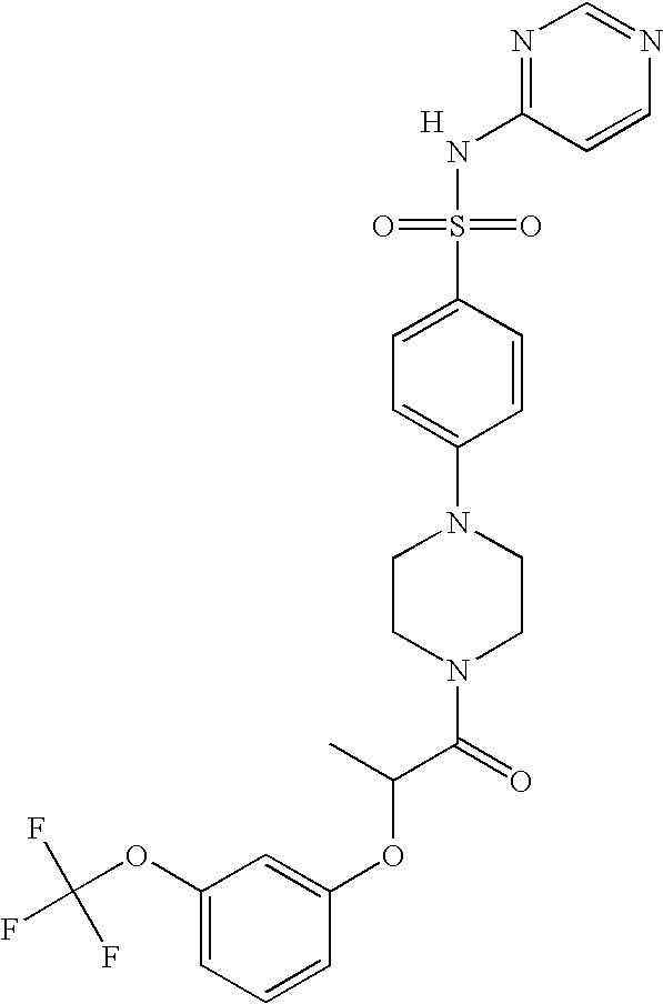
[H].C1=CN=CN=C1NS(=O)(=O)C1=CC=C(N2CCN(C(C(OC3=CC(OC(F)(F)F)=CC=C3)C)=O)CC2)C=C1
